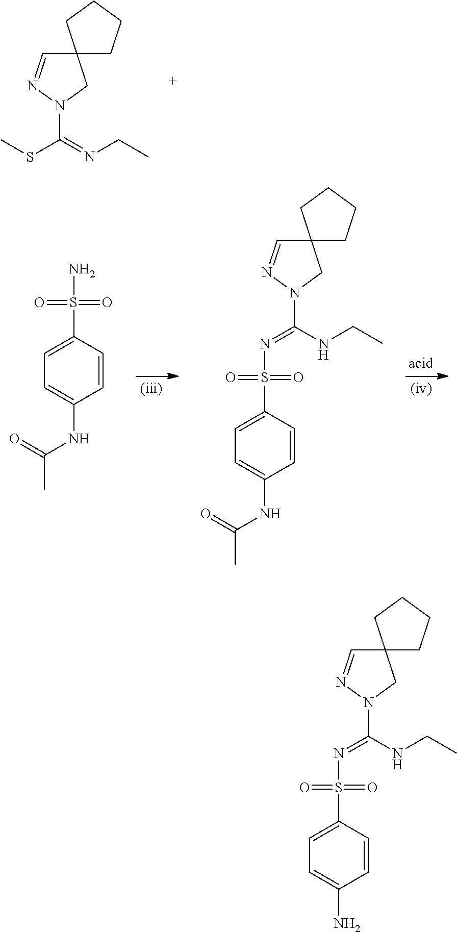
C12(CCCC1)C=NN(C(=NCC)SC)C2.C(C)(=O)NC1=CC=C(S(N)(=O)=O)C=C1.C(C)(=O)NC1=CC=C(S(N=C(N2CC3(C=N2)CCCC3)NCC)(=O)=O)C=C1.NC1=CC=C(S(N=C(N2CC3(C=N2)CCCC3)NCC)(=O)=O)C=C1
